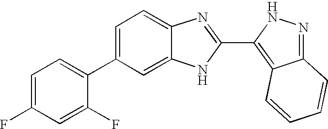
C1=C(C2=CC=C(F)C=C2F)C=C2C(=C1)N=C(C1=C3C(=NN1)C=CC=C3)N2
